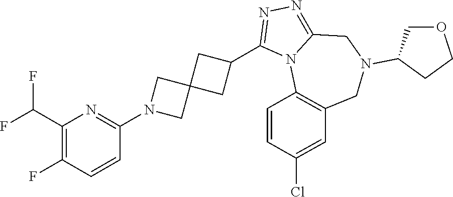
C1(C(F)F)=C(F)C=CC(N2CC3(C2)CC(C2=NN=C4N2C2=C(CN(C5COCC5)C4)C=C(Cl)C=C2)C3)=N1
